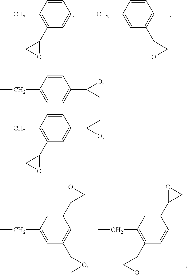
C1(CC)=C(C2CO2)C=CC=C1.C1(CC)=CC(C2OC2)=CC=C1.C1(CC)=CC(C2CO2)=CC(C2CO2)=C1.C1(CC)=C(C2CO2)C=CC(C2CO2)=C1.C1(CC)=CC=C(C2CO2)C=C1.C1(CC)=C(C2CO2)C=C(C2OC2)C=C1
